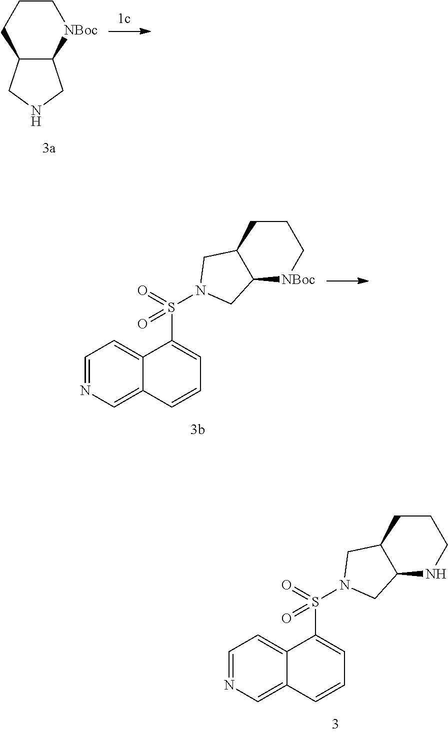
C1CC2C([NBoc]C1)CNC2.C1=NC=C2C(=C1)C(S(=O)(=O)N1CC3CCC[NBoc]C3C1)=CC=C2.C1=NC=C2C(=C1)C(S(=O)(=O)N1CC3CCCNC3C1)=CC=C2
